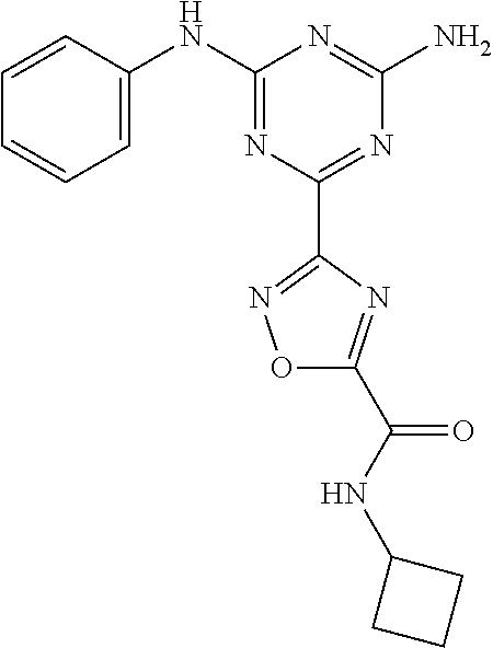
C1=CC(NC2=NC(C3=NOC(C(NC4CCC4)=O)=N3)=NC(N)=N2)=CC=C1
